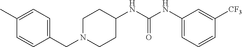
C1(CN2CCC(NC(NC3=CC=CC([CF3])=C3)=O)CC2)=CC=C(C)C=C1
